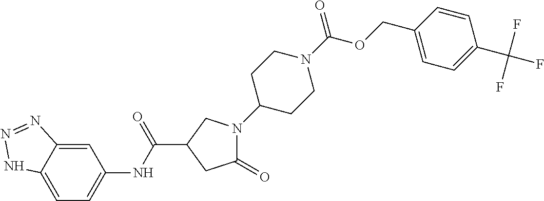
C1=C2C(=CC(NC(=O)C3CN(C4CCN(C(OCC5=CC=C(C(F)(F)F)C=C5)=O)CC4)C(=O)C3)=C1)N=NN2
